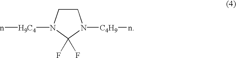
[H9C4](N1CCN([C4H9]n)C1(F)F)n
